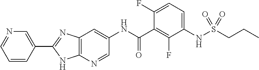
C1=CC(C2=NC3=C(N=CC(NC(=O)C4=C(F)C(NS(CCC)(=O)=O)=CC=C4F)=C3)N2)=CN=C1
